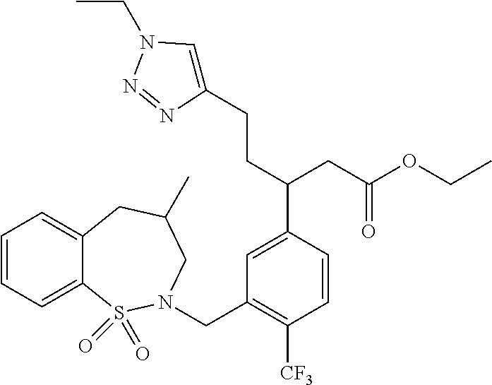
C1=C(C(CC(OCC)=O)CCC2=CN(CC)N=N2)C=CC([CF3])=C1CN1S(=O)(=O)C2=CC=CC=C2CC(C)C1
